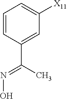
C1=CC(C(C)=NO)=CC([X11])=C1
